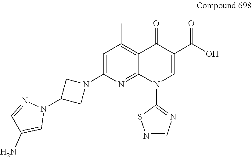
C1=C(N2CC(N3N=CC(N)=C3)C2)N=C2C(=C1C)C(=O)C(C(O)=O)=CN2C1=NC=NS1
